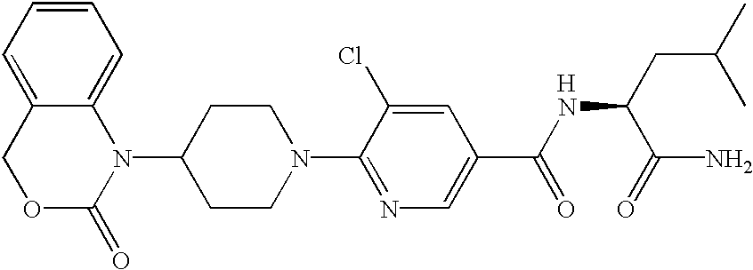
[H].C1(N2C3=CC=CC=C3COC2=O)CCN(C2=NC=C(C(NC(CC(C)C)C(N)=O)=O)C=C2Cl)CC1
